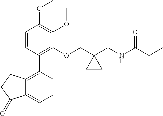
COC1=C(OC)C(OCC2(CNC(C(C)C)=O)CC2)=C(C2=C3C(=CC=C2)C(=O)CC3)C=C1
